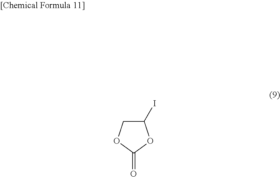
C1(I)COC(=O)O1
